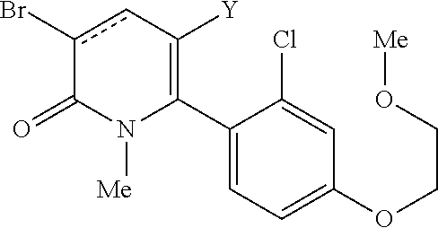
C1(C2=C([Y])cc(Br)C(=O)N2[Me])=CC=C(OCCO[Me])C=C1Cl
